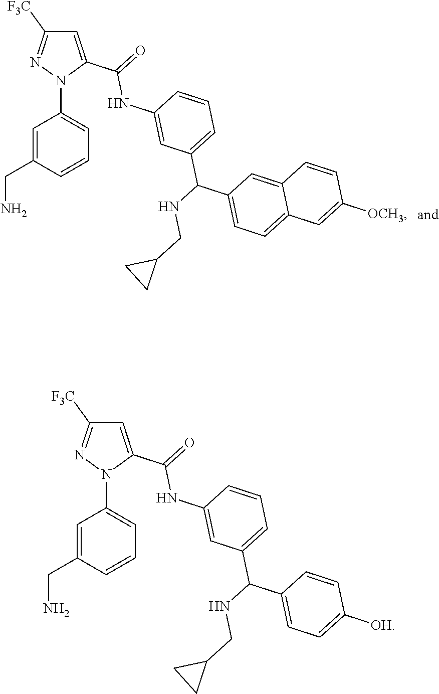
C1=C(C(=O)NC2=CC(C(NCC3CC3)C3=CC=C([OH])C=C3)=CC=C2)N(C2=CC=CC(CN)=C2)N=C1[F3C].C1=C(C(=O)NC2=CC(C(NCC3CC3)C3=CC=C4C(=C3)C=CC([OCH3])=C4)=CC=C2)N(C2=CC=CC(CN)=C2)N=C1[F3C]
